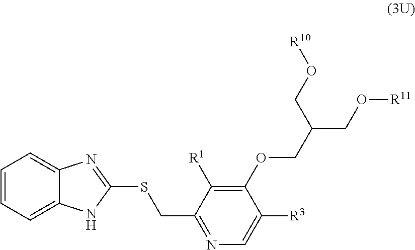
C1=CC=C2C(=C1)N=C(SCC1=NC=C([R3])C(OCC(CO[R10])CO[R11])=C1[R1])N2
